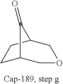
C1C2COCC(C1)C2=O
